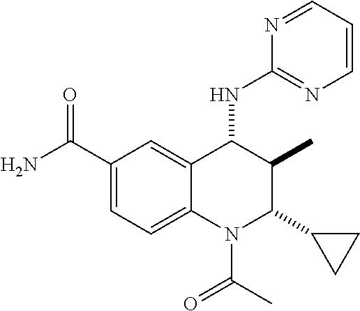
C1(C(=O)N)=CC=C2C(=C1)C(NC1=NC=CC=N1)C(C)C(C1CC1)N2C(=O)C
